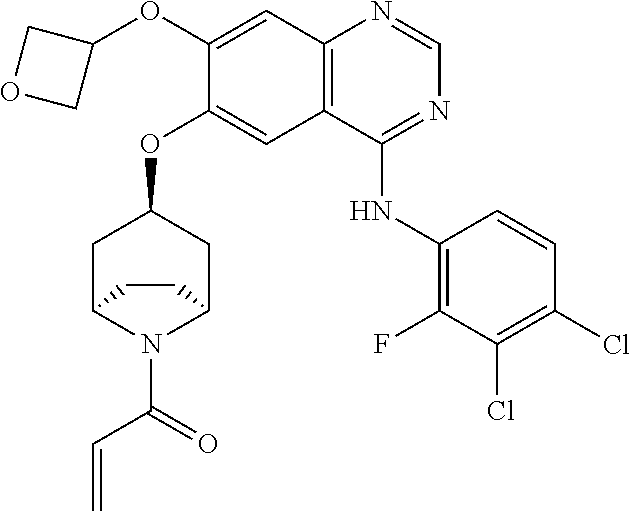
C(C=C)(N1C2CC(OC3=CC4=C(N=CN=C4NC4=C(F)C(Cl)=C(Cl)C=C4)C=C3OC3COC3)CC1CC2)=O
